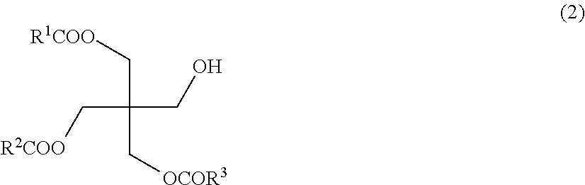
C(C[R1COO])(CO)(C[R2COO])C[OCOR3]
